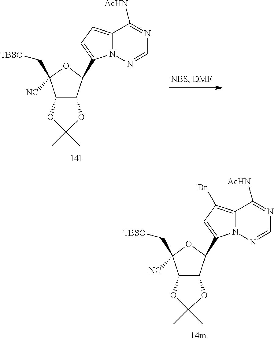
C12C(C(C3=CC(Br)=C4N3N=CN=C4[AcHN])OC1(C[TBSO])[NC])OC(C)(C)O2.C12C(C(C3=CC=C4N3N=CN=C4[AcHN])OC1(C[TBSO])[NC])OC(C)(C)O2
